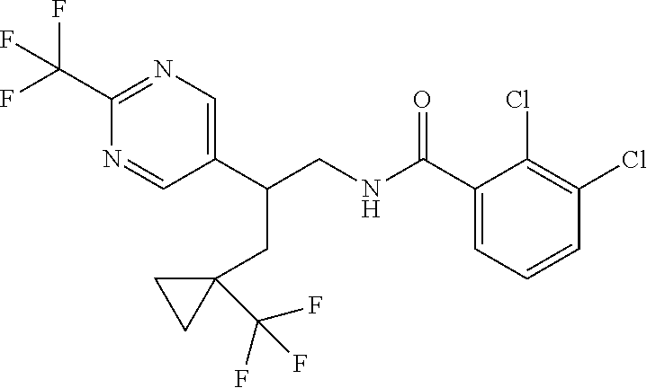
C1(C(CNC(C2=CC=CC(Cl)=C2Cl)=O)CC2(C(F)(F)F)CC2)=CN=C(C(F)(F)F)N=C1
